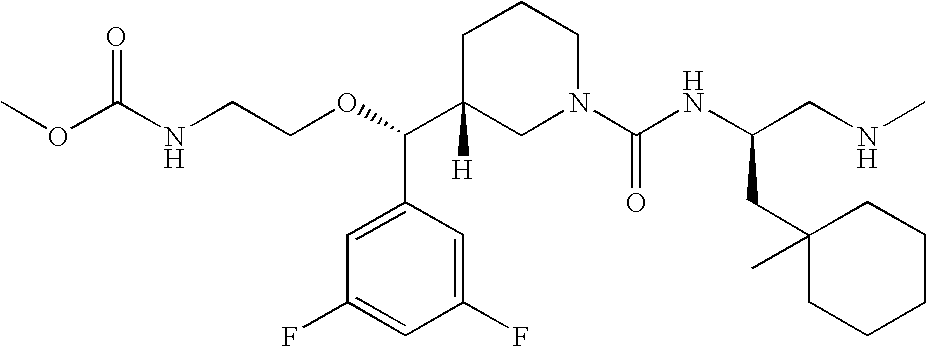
O=C(NCCOC(C1([H])CN(C(NC(CNC)CC2(C)CCCCC2)=O)CCC1)C1=CC(F)=CC(F)=C1)OC
